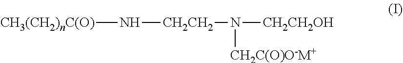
[CH3(CH2)nC(O)]N[CH2CH2]N([CH2CH2OH])[CH2C(O)O-M+]
